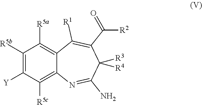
C1([R5b])=C([Y])C([R5c])=C2C(=C1[R5a])C([R1])=C(C([R2])=O)C([R3])([R4])C(N)=N2
